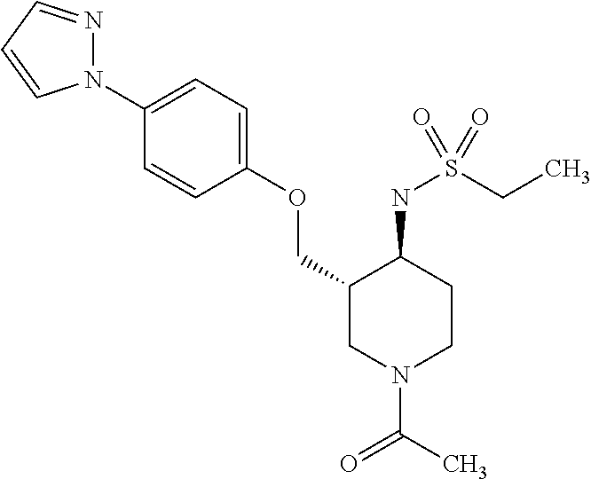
C1(N2N=CC=C2)=CC=C(OCC2CN(C(C)=O)CCC2NS(=O)(CC)=O)C=C1
